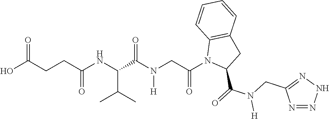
OC(CCC(NC(C(N(CC(N1C(C(=O)N(CC2=NNN=N2)[H])CC2=C1C=CC=C2)=O)[H])=O)C(C)C)=O)=O
